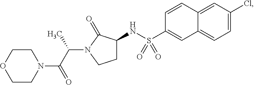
C1CN(C(C(C)N2CCC(NS(=O)(=O)C3=CC4=CC=C(Cl)C=C4C=C3)C2=O)=O)CCO1
